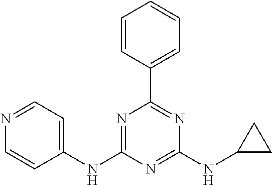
N1=C(NC2=CC=NC=C2)N=C(NC2CC2)N=C1C1=CC=CC=C1
